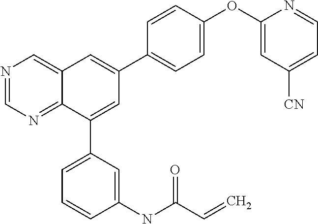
C1(OC2=CC([CN])=CC=N2)=CC=C(C2=CC3=CN=CN=C3C(C3=CC=CC(NC(C=C)=O)=C3)=C2)C=C1
